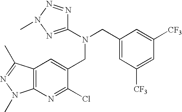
C1(CN(CC2=CC3=C(N=C2Cl)N(C)N=C3C)C2=NN(C)N=N2)=CC([CF3])=CC([CF3])=C1
